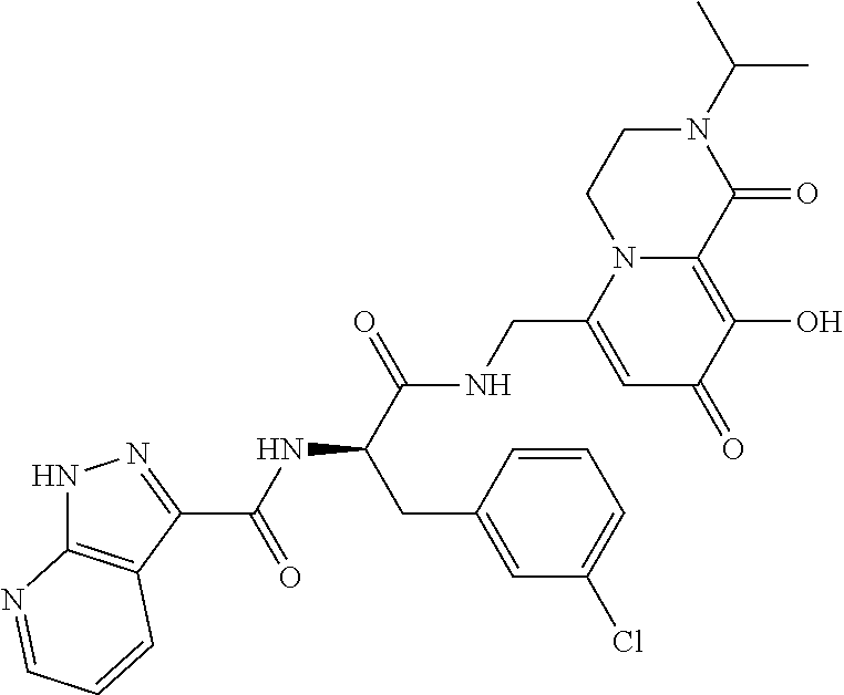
N12C(=C(O)C(=O)C=C1CNC(C(CC1=CC(Cl)=CC=C1)NC(C1=NNC3=C1C=CC=N3)=O)=O)C(=O)N(C(C)C)CC2
